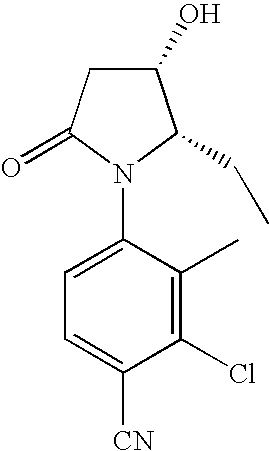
C1(O)CC(=O)N(C2=CC=C([CN])C(Cl)=C2C)C1CC
